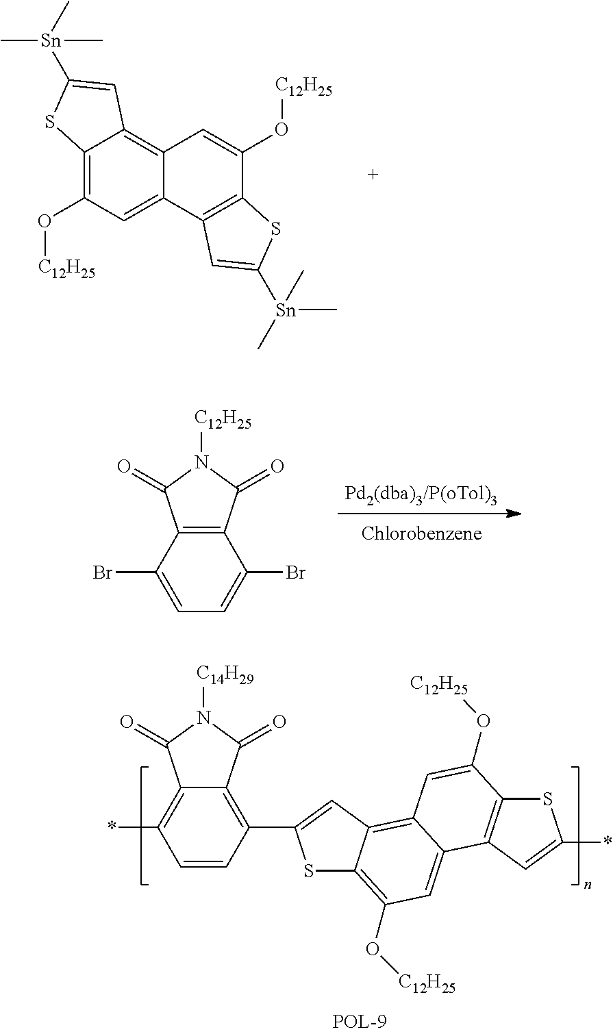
C12=C(C(=O)N([C12H25])C1=O)C(Br)=CC=C2Br.S1C2=C(O[C12H25])C=C3C(=C2C=C1C1=C2C(=C(*)C=C1)C(=O)N([C14H29])C2=O)C=C(O[C12H25])C1=C3C=C(*)S1.C12=C(O[C12H25])C=C3C(=C1C=C([Sn](C)(C)C)S2)C=C(O[C12H25])C1=C3C=C([Sn](C)(C)C)S1
